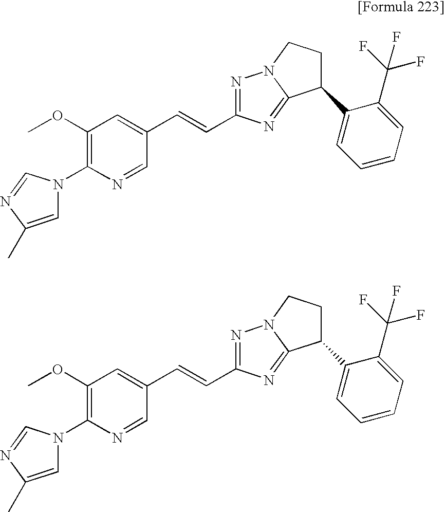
N1(C2=C(OC)C=C(C=CC3=NN4C(=N3)C(C3=CC=CC=C3C(F)(F)F)CC4)C=N2)C=C(C)N=C1.N1(C2=C(OC)C=C(C=CC3=NN4C(=N3)C(C3=CC=CC=C3C(F)(F)F)CC4)C=N2)C=C(C)N=C1
